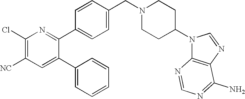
C1(Cl)=C([NC])C=C(C2=CC=CC=C2)C(C2=CC=C(CN3CCC(N4C5=C(N=C4)C(N)=NC=N5)CC3)C=C2)=N1
